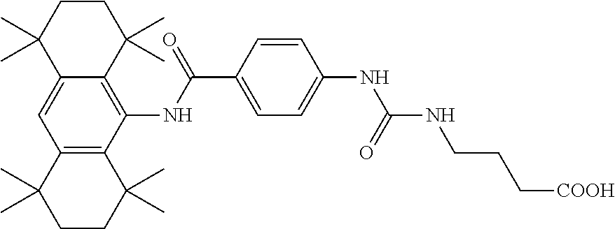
C12=CC3=C(C(NC(C4=CC=C(NC(NCCC[COOH])=O)C=C4)=O)=C1C(C)(C)CCC2(C)C)C(C)(C)CCC3(C)C
